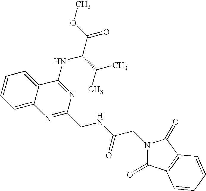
C12=CC=CC=C1C(NC(C(=O)OC)C(C)C)=NC(CNC(=O)CN1C(=O)C3=C(C1=O)C=CC=C3)=N2
